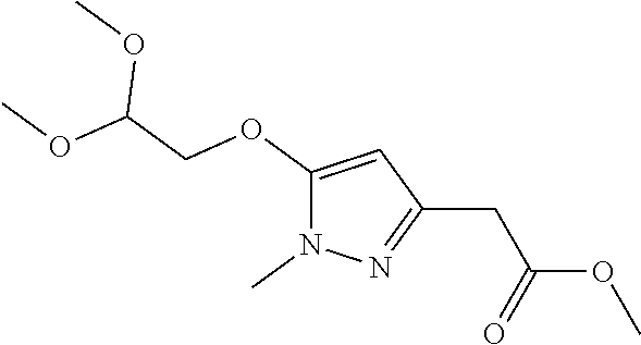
C1(CC(OC)=O)=NN(C)C(OCC(OC)OC)=C1
